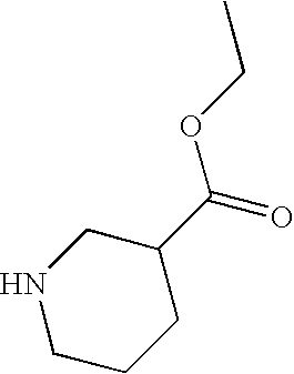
N1CCCC(C(=O)OCC)C1
